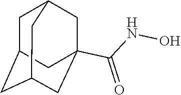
C1C2CC3CC(C(NO)=O)(CC1C3)C2
